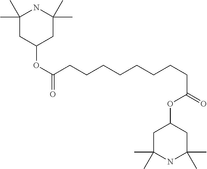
C(CCCCCCCC(=O)OC1CC(C)(C)NC(C)(C)C1)C(OC1CC(C)(C)NC(C)(C)C1)=O
